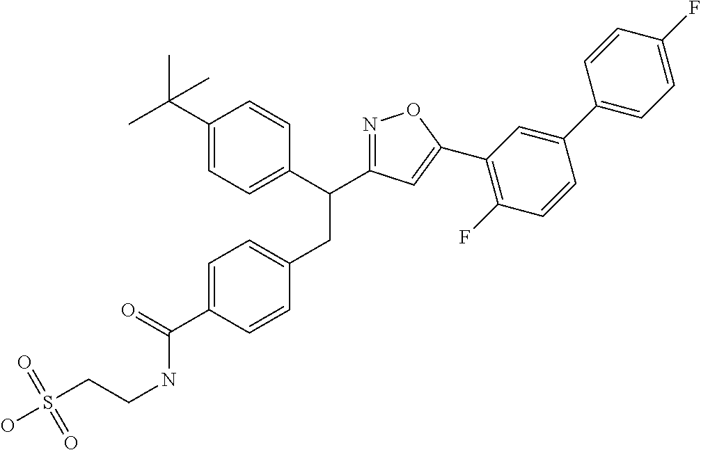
C1=C(C(=O)NCCS(O)(=O)=O)C=CC(CC(C2=CC=C(C(C)(C)C)C=C2)C2=NOC(C3=C(F)C=CC(C4=CC=C(F)C=C4)=C3)=C2)=C1
